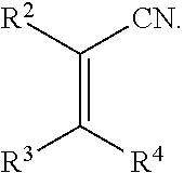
[R2]C([CN])=C([R4])[R3]
